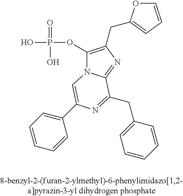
O(C1=C(CC2=CC=CO2)N=C2N1C=C(C1=CC=CC=C1)N=C2CC1=CC=CC=C1)P(=O)(O)O
